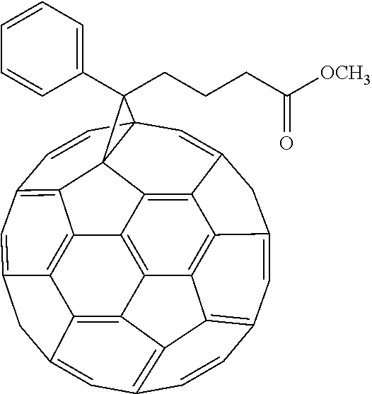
C12=C3C4=C5C(=C1)CC1=CC6=C7C(=C15)C1=C4C4=C5C(=CC(=C43)C=C2)CC2=CC3(C=C6)C7(C1=C25)C3(C1=CC=CC=C1)CCCC([OCH3])=O
